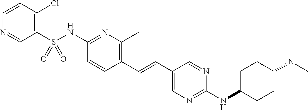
C1(S(NC2=NC(C)=C(C=CC3=CN=C(NC4CCC(N(C)C)CC4)N=C3)C=C2)(=O)=O)=C(Cl)C=CN=C1
